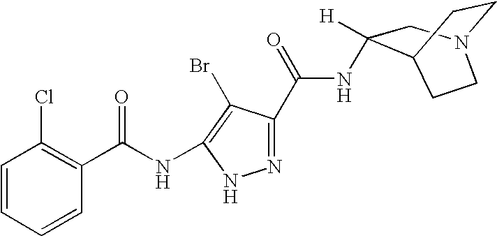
C1=CC=CC(C(NC2=C(Br)C(C(=O)NC3([H])CN4CCC3CC4)=NN2)=O)=C1Cl
